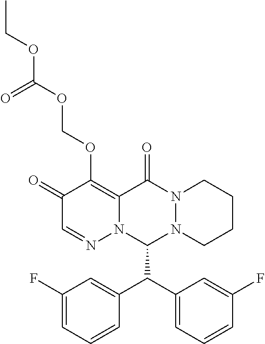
C1(=O)C=NN2C(=C1OCOC(OCC)=O)C(=O)N1N(C2C(C2=CC=CC(F)=C2)C2=CC(F)=CC=C2)CCCC1
